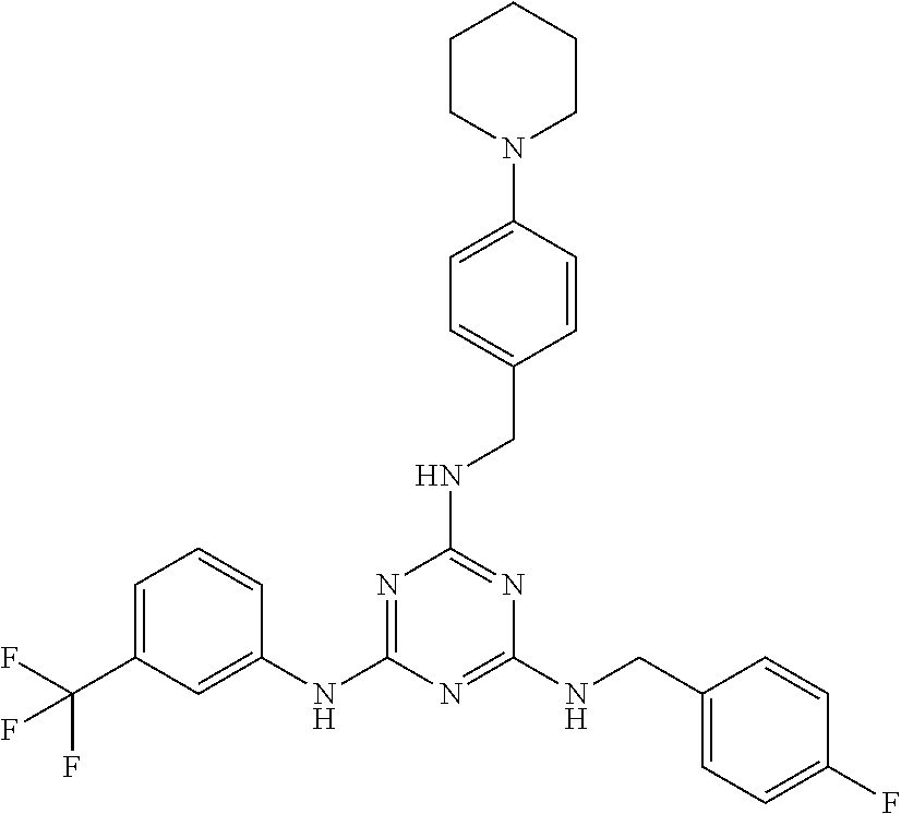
N1=C(NC2=CC(C(F)(F)F)=CC=C2)N=C(NCC2=CC=C(F)C=C2)N=C1NCC1=CC=C(N2CCCCC2)C=C1
